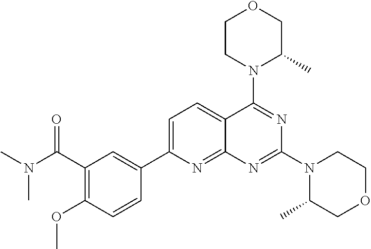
C1(C(=O)N(C)C)=C(OC)C=CC(C2=CC=C3C(=N2)N=C(N2C(C)COCC2)N=C3N2C(C)COCC2)=C1
